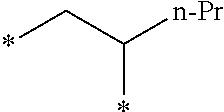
C(*)(C*)[n-Pr]
